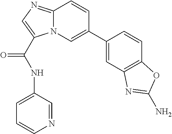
C12=NC=C(C(NC3=CC=CN=C3)=O)N1C=C(C1=CC3=C(C=C1)OC(N)=N3)C=C2
